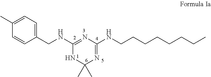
C1(NCC2=CC=C(C)C=C2)=NC(NCCCCCCCC)=NC(C)(C)N1
